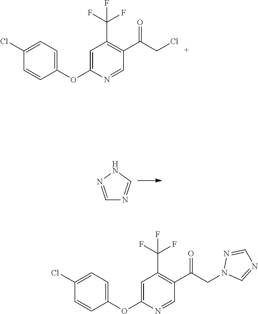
C1=C(OC2=CC=C(Cl)C=C2)N=CC(C(CCl)=O)=C1C(F)(F)F.C1=NNC=N1.C1=C(OC2=CC=C(Cl)C=C2)N=CC(C(CN2C=NC=N2)=O)=C1C(F)(F)F
